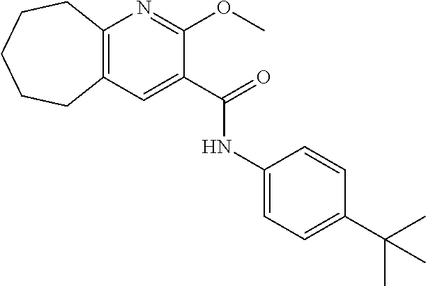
C12=C(C=C(C(NC3=CC=C(C(C)(C)C)C=C3)=O)C(OC)=N1)CCCCC2
